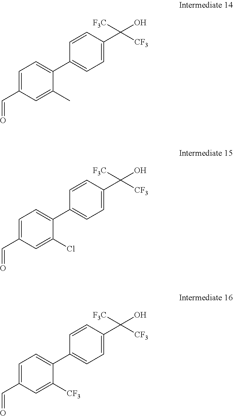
C1=CC(C(O)([F3C])[CF3])=CC=C1C1=CC=C(C=O)C=C1C.C1=CC(C(O)([F3C])[CF3])=CC=C1C1=CC=C(C=O)C=C1Cl.C1=CC(C(O)([F3C])[CF3])=CC=C1C1=CC=C(C=O)C=C1[CF3]
